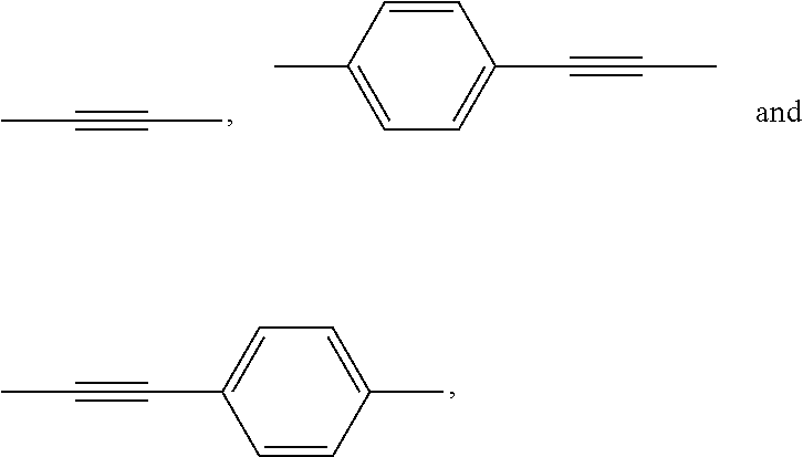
CC#CC.C1(C#CC)=CC=C(C)C=C1.C1(C#CC)=CC=C(C)C=C1
